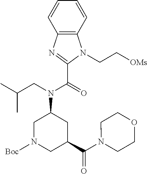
C12=C(C=CC=C1)N(CC[OMs])C(C(=O)N(CC(C)C)C1CC(C(N3CCOCC3)=O)CN([Boc])C1)=N2
